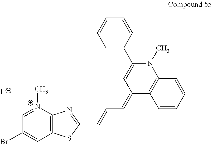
[I-].C1=[N+](C)C2=C(C=C1Br)SC(C=CC=C1C3=C(N(C)C(C4=CC=CC=C4)=C1)C=CC=C3)=N2
